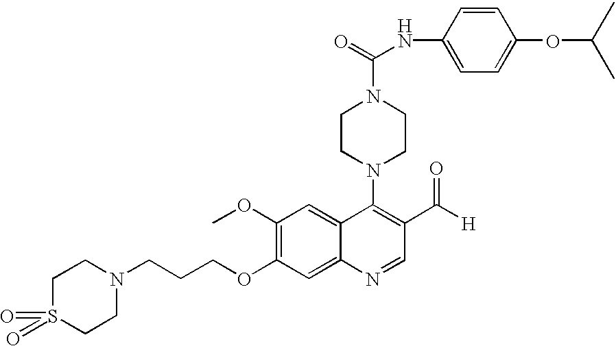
N1(CCCOC2=C(OC)C=C3C(=C2)N=CC(C([H])=O)=C3N2CCN(C(NC3=CC=C(OC(C)C)C=C3)=O)CC2)CCS(=O)(=O)CC1
